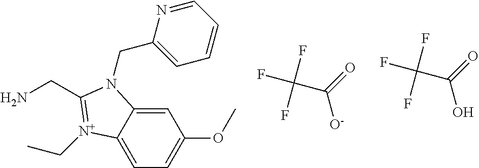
C1=C2C(=CC(OC)=C1)N(CC1=CC=CC=N1)C(CN)=[N+]2CC.C([O-])(=O)C(F)(F)F.C(O)(=O)C(F)(F)F
